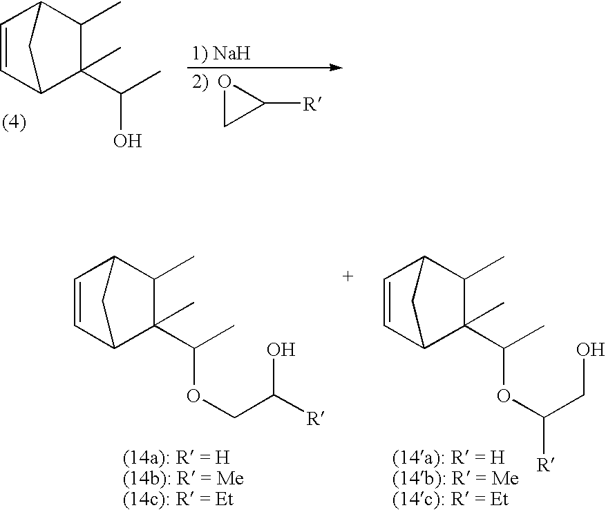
C1=CC2C(C)(C(C)O)C(C)C1C2.O1CC1[R].C1=CC2C(C)(C(C)OCC([R])O)C(C)C1C2.C1=CC2C(C)(C(C)OC(CO)[R])C(C)C1C2
